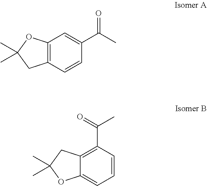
C12=C(C=CC(C(C)=O)=C1)CC(C)(C)O2.C12=C(C(=O)C)C=CC=C1OC(C)(C)C2
